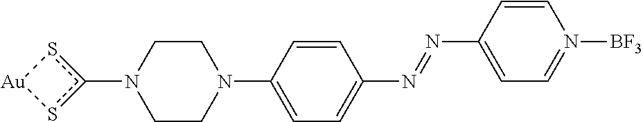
C1CN(C2=CC=C(N=NC3=CC=N([BF3])C=C3)C=C2)CCN1c1s[Au]s1
